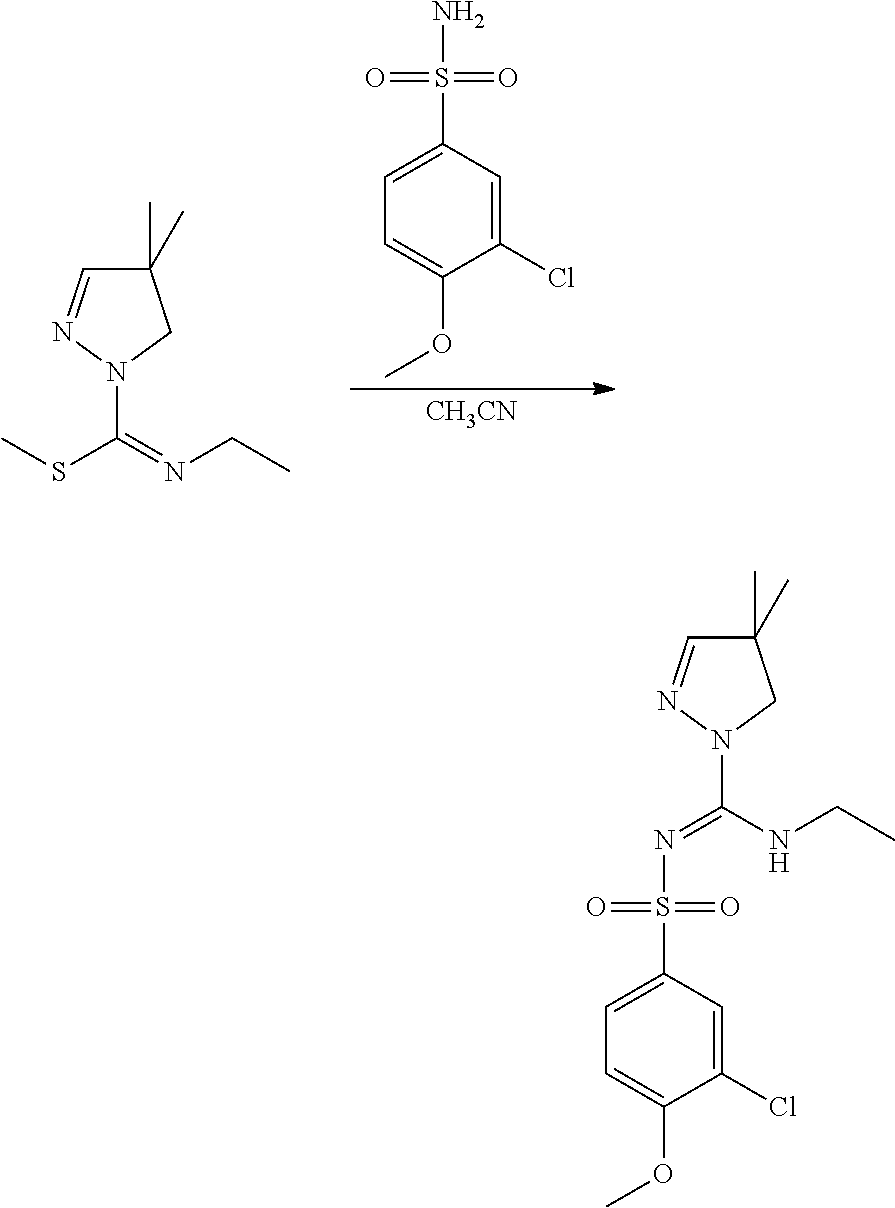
C1(C)(C)C=NN(C(=NCC)SC)C1.C1(Cl)=CC(S(=O)(=O)N)=CC=C1OC.[CH3CN].C1(C)(C)C=NN(C(NCC)=NS(=O)(=O)C2=CC=C(OC)C(Cl)=C2)C1
